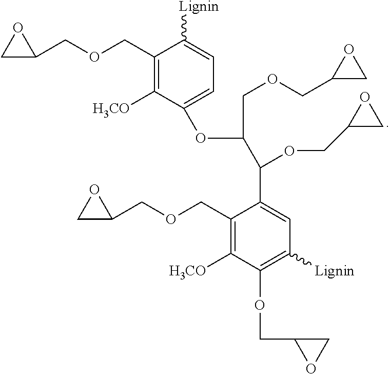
C1C(COCC2=C([H3CO])C(OC(COCC3CO3)C(C3=CC([Lignin])=C(OCC4CO4)C([H3CO])=C3COCC3CO3)OCC3CO3)=CC=C2[Lignin])O1
